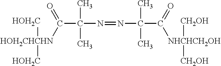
C(C(N=NC(C(=O)[NHCHCH2OH]([CH2OH])[CH2OH])(C)C)(C)C)([HOH2CHCHN]([HOH2C])[HOH2C])=O
